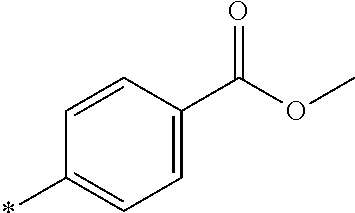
*C1=CC=C(C(OC)=O)C=C1
